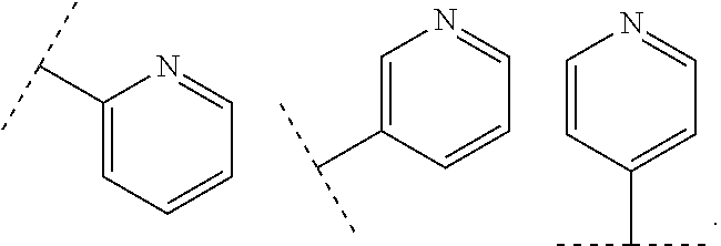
C1=CC(C(C)C)=CC=N1.C1(C(C)C)=CC=CC=N1.C1(C(C)C)=CN=CC=C1
